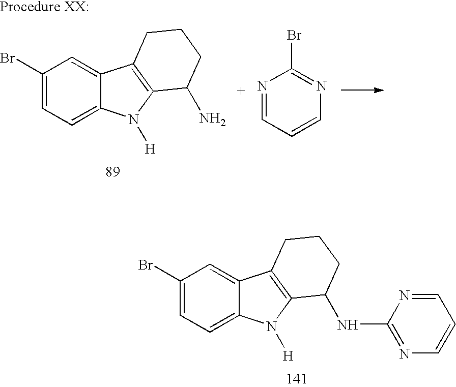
C1(Br)=CC=C2C(=C1)C1=C(N2[H])C(N)CCC1.N1=CC=CN=C1Br.C1(Br)=CC=C2C(=C1)C1=C(N2[H])C(NC2=NC=CC=N2)CCC1
